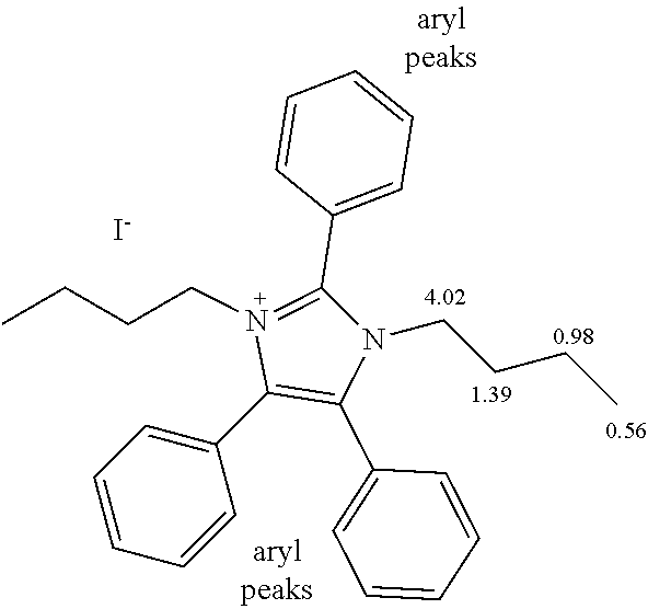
C1=CC=CC(C2=C(C3=CC=CC=C3)N(CCCC)C(C3=CC=CC=C3)=N2CCCC)=C1.[I-]
